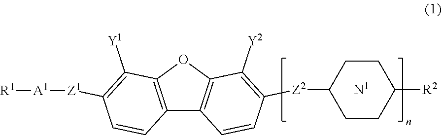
C12=C(OC3=C1C=CC([Z2]C1CCC([R2])CC1)=C3[Y2])C([Y1])=C([Z1][A1][R1])C=C2.[N1]
